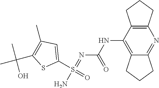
C1(S(=O)(N)=NC(NC2=C3C(=NC4=C2CCC4)CCC3)=O)=CC(C)=C(C(C)(C)O)S1
